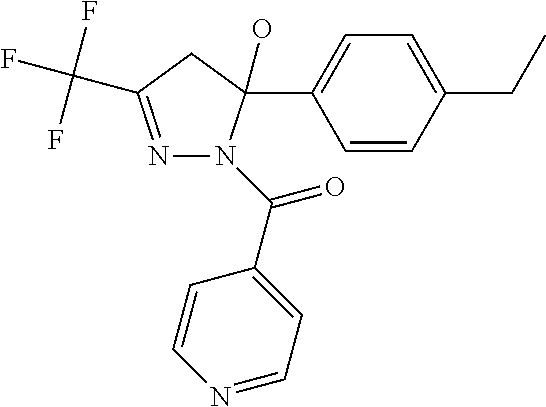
N1=C(C(F)(F)F)CC(O)(C2=CC=C(CC)C=C2)N1C(C1=CC=NC=C1)=O
